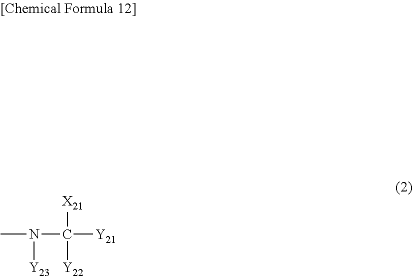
N(C([Y21])([X21])[Y22])(C)[Y23]
